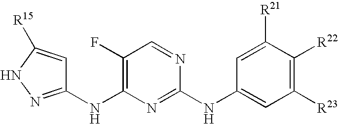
C1(F)=C(NC2=NNC([R15])=C2)N=C(NC2=CC([R23])=C([R22])C([R21])=C2)N=C1
